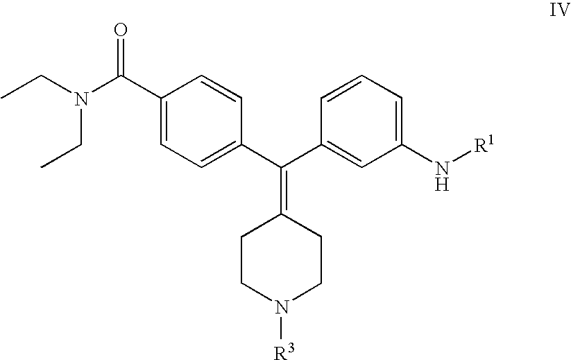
CCN(CC)C(C1=CC=C(C(C2=CC(N[R1])=CC=C2)=C2CCN([R3])CC2)C=C1)=O
